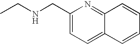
C1(CNCC)=CC=C2C(=N1)C=CC=C2
